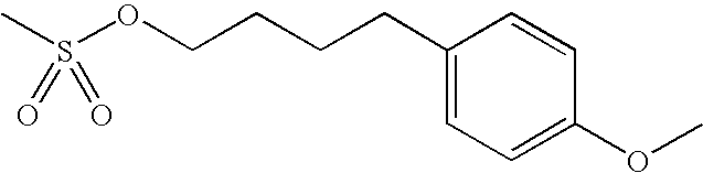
CS(OCCCCC1=CC=C(OC)C=C1)(=O)=O
